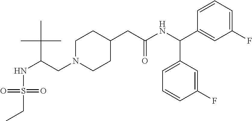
C(CN1CCC(CC(NC(C2=CC(F)=CC=C2)C2=CC=CC(F)=C2)=O)CC1)(NS(=O)(=O)CC)C(C)(C)C
